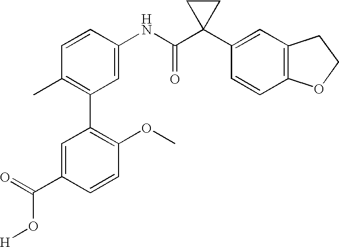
C1(C2=C(C)C=CC(NC(C3(C4=CC5=C(C=C4)OCC5)CC3)=O)=C2)=C(OC)C=CC(C(O[H])=O)=C1
